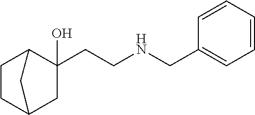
C1(CNCCC2(O)C3CCC(C2)C3)=CC=CC=C1
